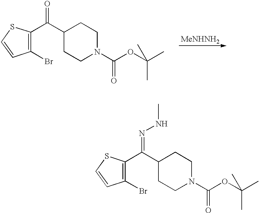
C1(C(C2CCN(C(OC(C)(C)C)=O)CC2)=NNC)=C(Br)C=CS1.C1(C(C2CCN(C(OC(C)(C)C)=O)CC2)=O)=C(Br)C=CS1
